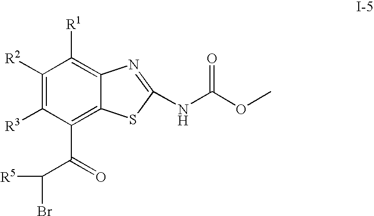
C1([R2])=C([R3])C(C(C([R5])Br)=O)=C2C(=C1[R1])N=C(NC(OC)=O)S2
